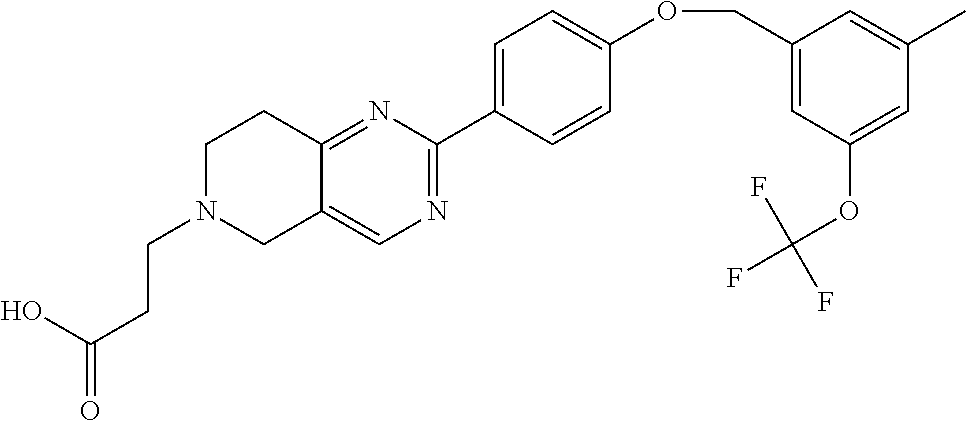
OC(=O)CCN1CC2=CN=C(C3=CC=C(OCC4=CC(OC(F)(F)F)=CC(C)=C4)C=C3)N=C2CC1
